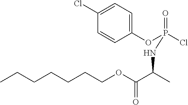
C1(OP(Cl)(=O)NC(C(OCCCCCCC)=O)C)=CC=C(Cl)C=C1
